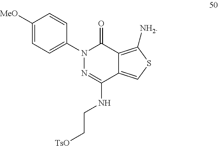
N1(C2=CC=C([MeO])C=C2)N=C(NCC[TsO])C2=CSC([NH2])=C2C1=O
